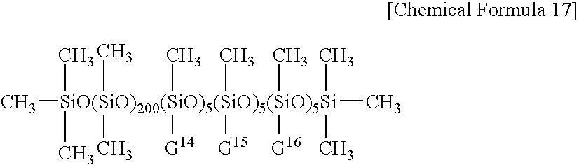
C[SiO(SiO)200(SiO)5(SiO)5(SiO)5Si](C)(C)(C)(C)(C)([G14])(C)([G15])(C)([G16])(C)(C)C
